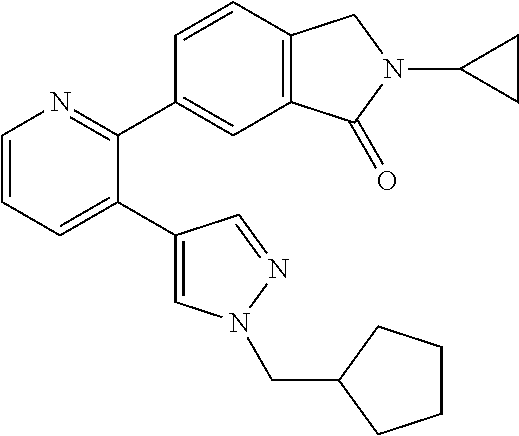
C1=CC=C(C2=CN(CC3CCCC3)N=C2)C(C2=CC3=C(C=C2)CN(C2CC2)C3=O)=N1
